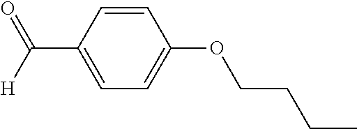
[H]C(C1=CC=C(OCCCC)C=C1)=O
